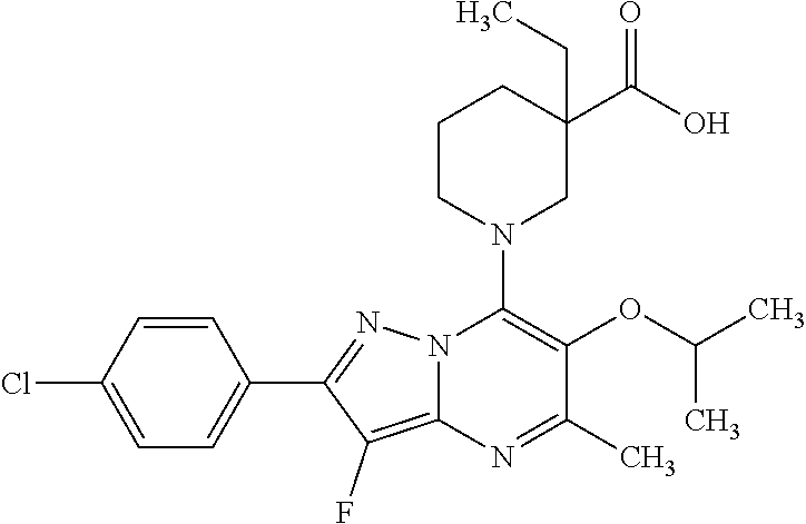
C1=CC(Cl)=CC=C1C1=NN2C(=C1F)N=C(C)C(OC(C)C)=C2N1CC(C(O)=O)(CC)CCC1
